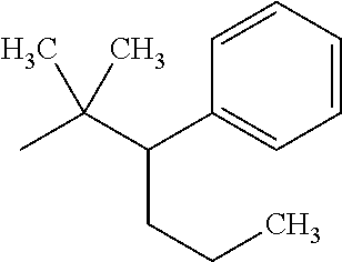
C1=CC=CC(C(C(C)(C)C)CCC)=C1
